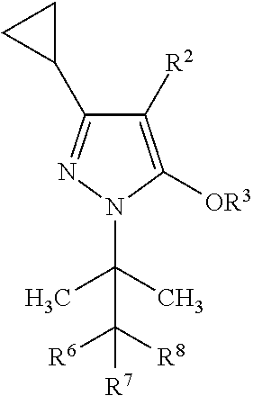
C1([R2])=C([OR3])N(C(C)(C)C([R8])([R6])[R7])N=C1C1CC1
